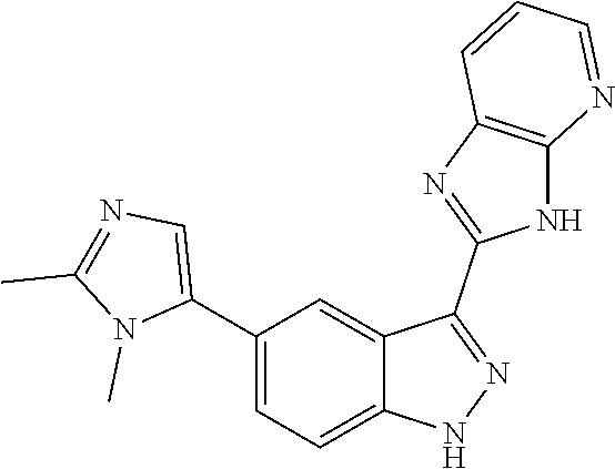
C1(C2=CC=C3C(=C2)C(C2=NC4=C(N2)N=CC=C4)=NN3)=CN=C(C)N1C
